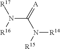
N(C(=[A])N([R15])[R14])([R16])[R17]
